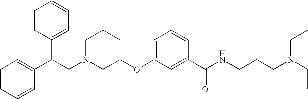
C1N(CC(C2=CC=CC=C2)C2=CC=CC=C2)CC(OC2=CC=CC(C(NCCCN(CC)CC)=O)=C2)CC1
